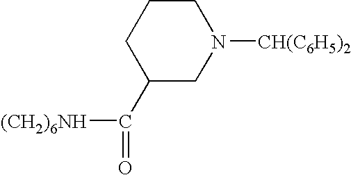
C1CCC(C(=O)[(CH2)6NH])CN1[CH(C6H5)2]
